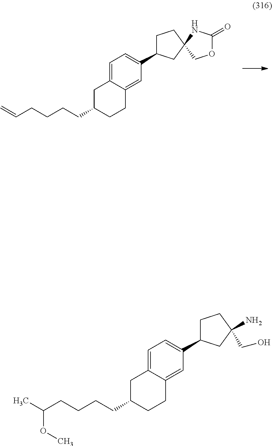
C=CCCCCC1CC2=CC=C(C3CCC4(C3)COC(=O)N4)C=C2CC1.CC(CCCCC1CC2=CC=C(C3CCC(N)(CO)C3)C=C2CC1)OC
